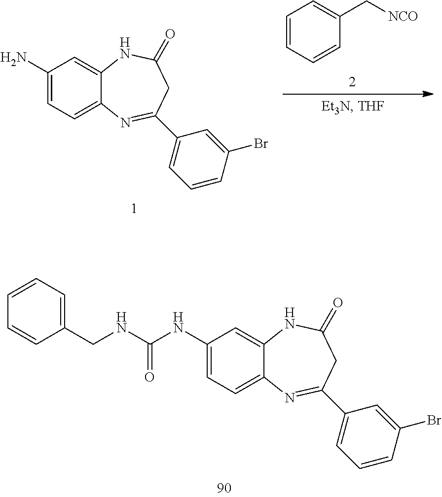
C1=CC=CC(C[NCO])=C1.C1(N)=CC=C2C(=C1)NC(=O)CC(C1=CC=CC(Br)=C1)=N2.C1(NC(NCC2=CC=CC=C2)=O)=CC=C2C(=C1)NC(=O)CC(C1=CC=CC(Br)=C1)=N2
